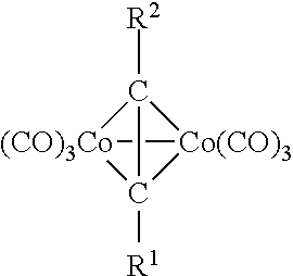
[(CO)3Co]12C3([R2])[Co(CO)3]1C23[R1]
